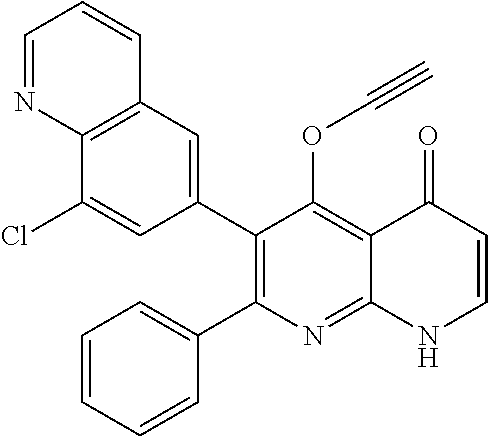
C12=C(C=C(C3=C(C4=CC=CC=C4)N=C4C(=C3OC#C)C(=O)C=CN4)C=C1Cl)C=CC=N2
